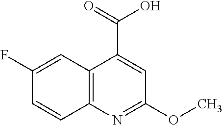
C12=C(N=C(OC)C=C1C(=O)O)C=CC(F)=C2
